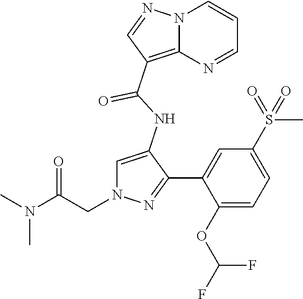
C1=C(NC(=O)C2=C3N(C=CC=N3)N=C2)C(C2=CC(S(C)(=O)=O)=CC=C2OC(F)F)=NN1CC(N(C)C)=O
